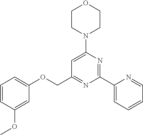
C1=C(N2CCOCC2)N=C(C2=CC=CC=N2)N=C1COC1=CC=CC(OC)=C1
